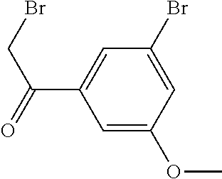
C1=C(Br)C=C(C(CBr)=O)C=C1OC
